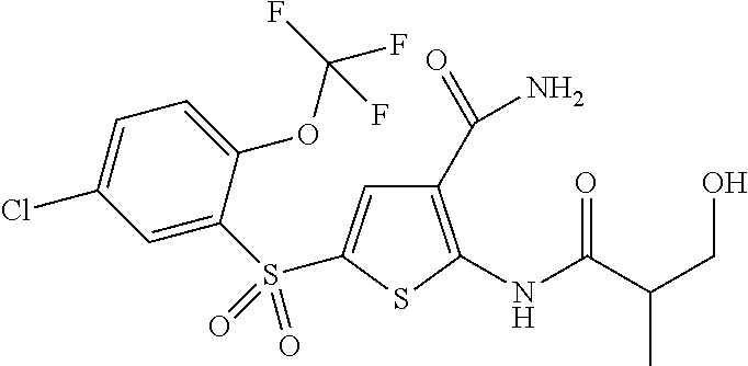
C1(C(=O)N)=C(NC(C(CO)C)=O)SC(S(=O)(C2=CC(Cl)=CC=C2OC(F)(F)F)=O)=C1
